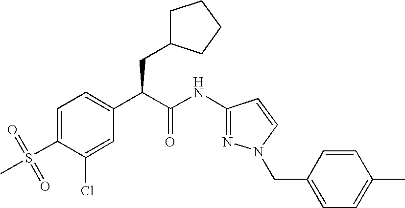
C1=C(S(=O)(C)=O)C(Cl)=CC(C(C(NC2=NN(CC3=CC=C(C)C=C3)C=C2)=O)CC2CCCC2)=C1
